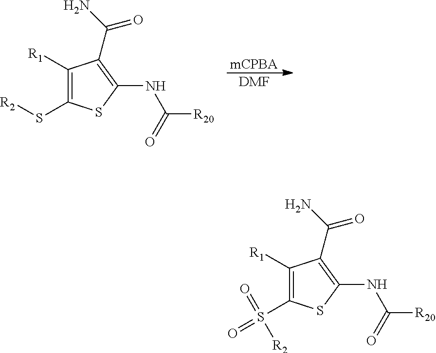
C1([R1])=C(S[R2])SC(NC([R20])=O)=C1C(N)=O.[mCPBA].[DMF].C1([R1])=C(S(=O)([R2])=O)SC(NC([R20])=O)=C1C(N)=O
